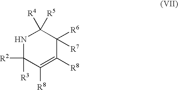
N1C([R3])([R2])C([R8])=C([R8])C([R6])([R7])C1([R4])[R5]
